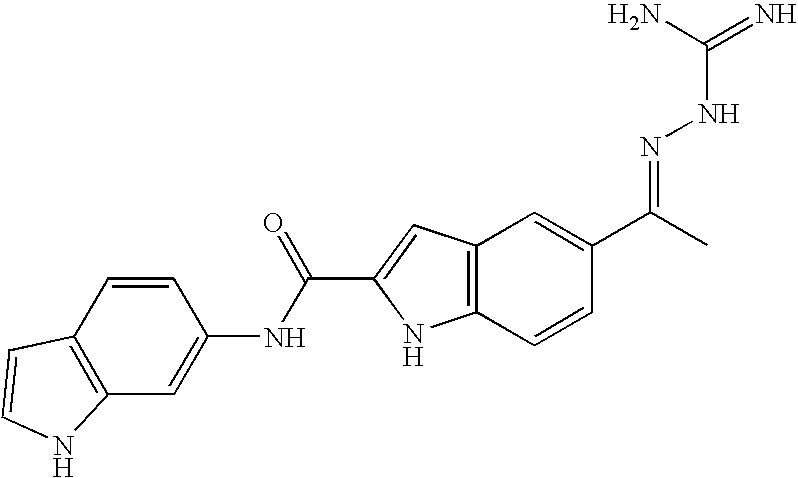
C12=C(C=C(C(C)=NNC(=N)N)C=C1)C=C(C(NC1=CC3=C(C=C1)C=CN3)=O)N2
